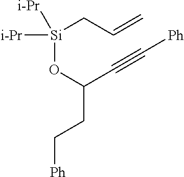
[Si](OC(C#C[Ph])CC[Ph])(CC=C)([i-Pr])[i-Pr]
